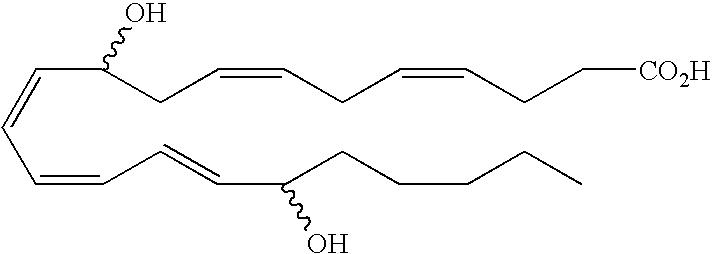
C(=CC=CC=CC(CCCCC)O)C(CC=CCC=CCC[CO2H])O
